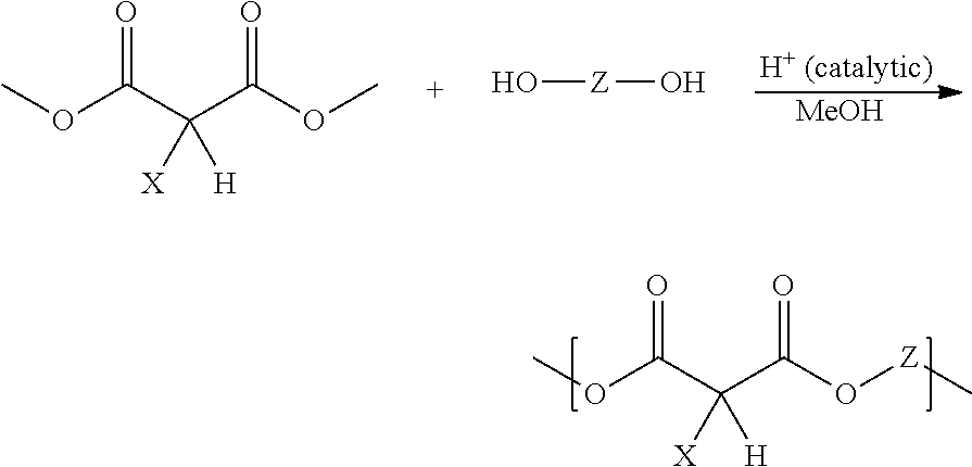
COC(C(C(O[Z]C)=O)([X])[H])=O.[MeOH].COC(C(C(OC)=O)([X])[H])=O.O[Z]O
